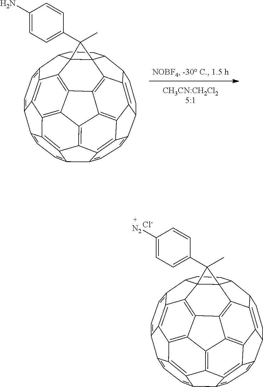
C1CC2C3=C4C1C1=CC=C5C6=C1C4=C1C4=C3C37C2CCC2C3(C3=C4C4=C8C9=C3C2=CC=C9C2=CC=C5C(=C82)C6=C14)C7(C1=CC=C(N)C=C1)C.C1CC2C3=C4C1C1=CC=C5C6=C1C4=C1C4=C3C37C2CCC2C3(C3=C4C4=C8C9=C3C2=CC=C9C2=CC=C5C(=C82)C6=C14)C7(C1=CC=C([N2])C=C1)C.[Cl-]
